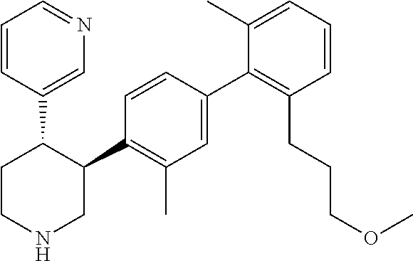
C1(C2=C(C)C=C(C3=C(CCCOC)C=CC=C3C)C=C2)C(C2=CN=CC=C2)CCNC1
